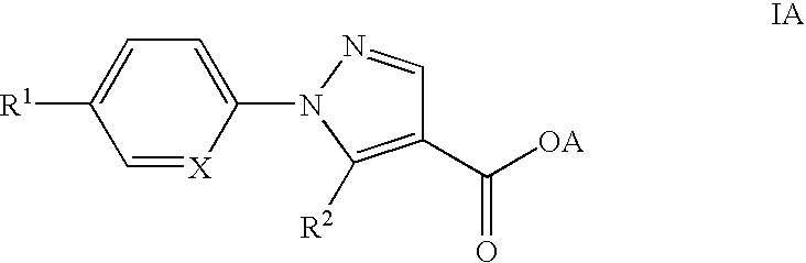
C1([R1])=CC=C(N2N=CC(C([OA])=O)=C2[R2])[X]=C1
